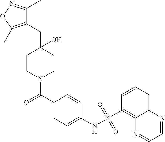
C1CN(C(C2=CC=C(NS(=O)(=O)C3=C4C(=CC=C3)N=CC=N4)C=C2)=O)CCC1(O)CC1=C(C)ON=C1C
